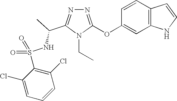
N1=C(OC2=CC3=C(C=C2)C=CN3)N(CC)C(C(NS(C2=C(Cl)C=CC=C2Cl)(=O)=O)C)=N1
